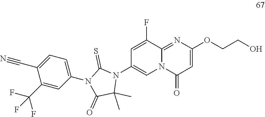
C1(C(F)(F)F)=CC(N2C(=O)C(C)(C)N(C3=CN4C(=NC(OCCO)=CC4=O)C(F)=C3)C2=S)=CC=C1C#N
